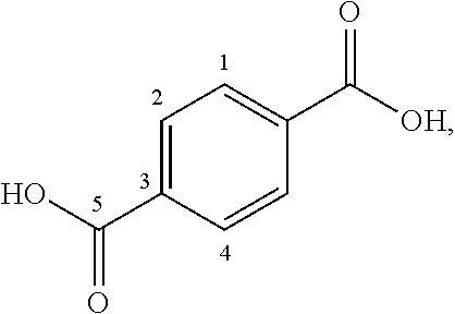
C1=C(C(O)=O)C=CC(C([OH])=O)=C1
